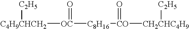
[OC]([C4H9CHCH2][C2H5])([C8H16][CO](=O)[CH2CHC4H9][C2H5])=O
